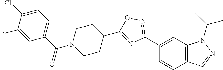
C1(C2=NOC(C3CCN(C(C4=CC=C(Cl)C(F)=C4)=O)CC3)=N2)=CC2=C(C=C1)C=NN2C(C)C
